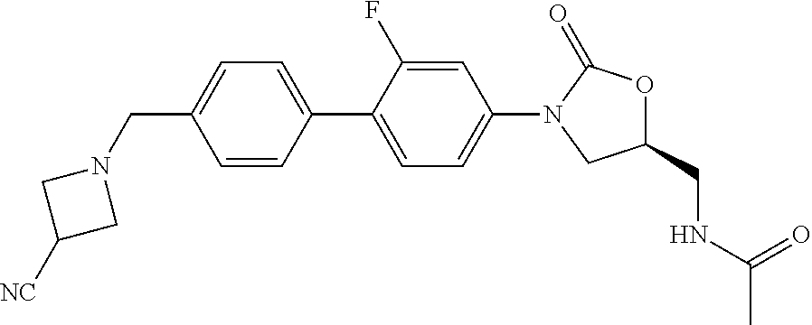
C1=CC(C2=CC=C(N3CC(CNC(C)=O)OC3=O)C=C2F)=CC=C1CN1CC([NC])C1
